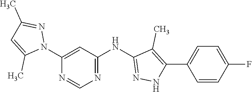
C1(N2N=C(C)C=C2C)=CC(NC2=NNC(C3=CC=C(F)C=C3)=C2C)=NC=N1
